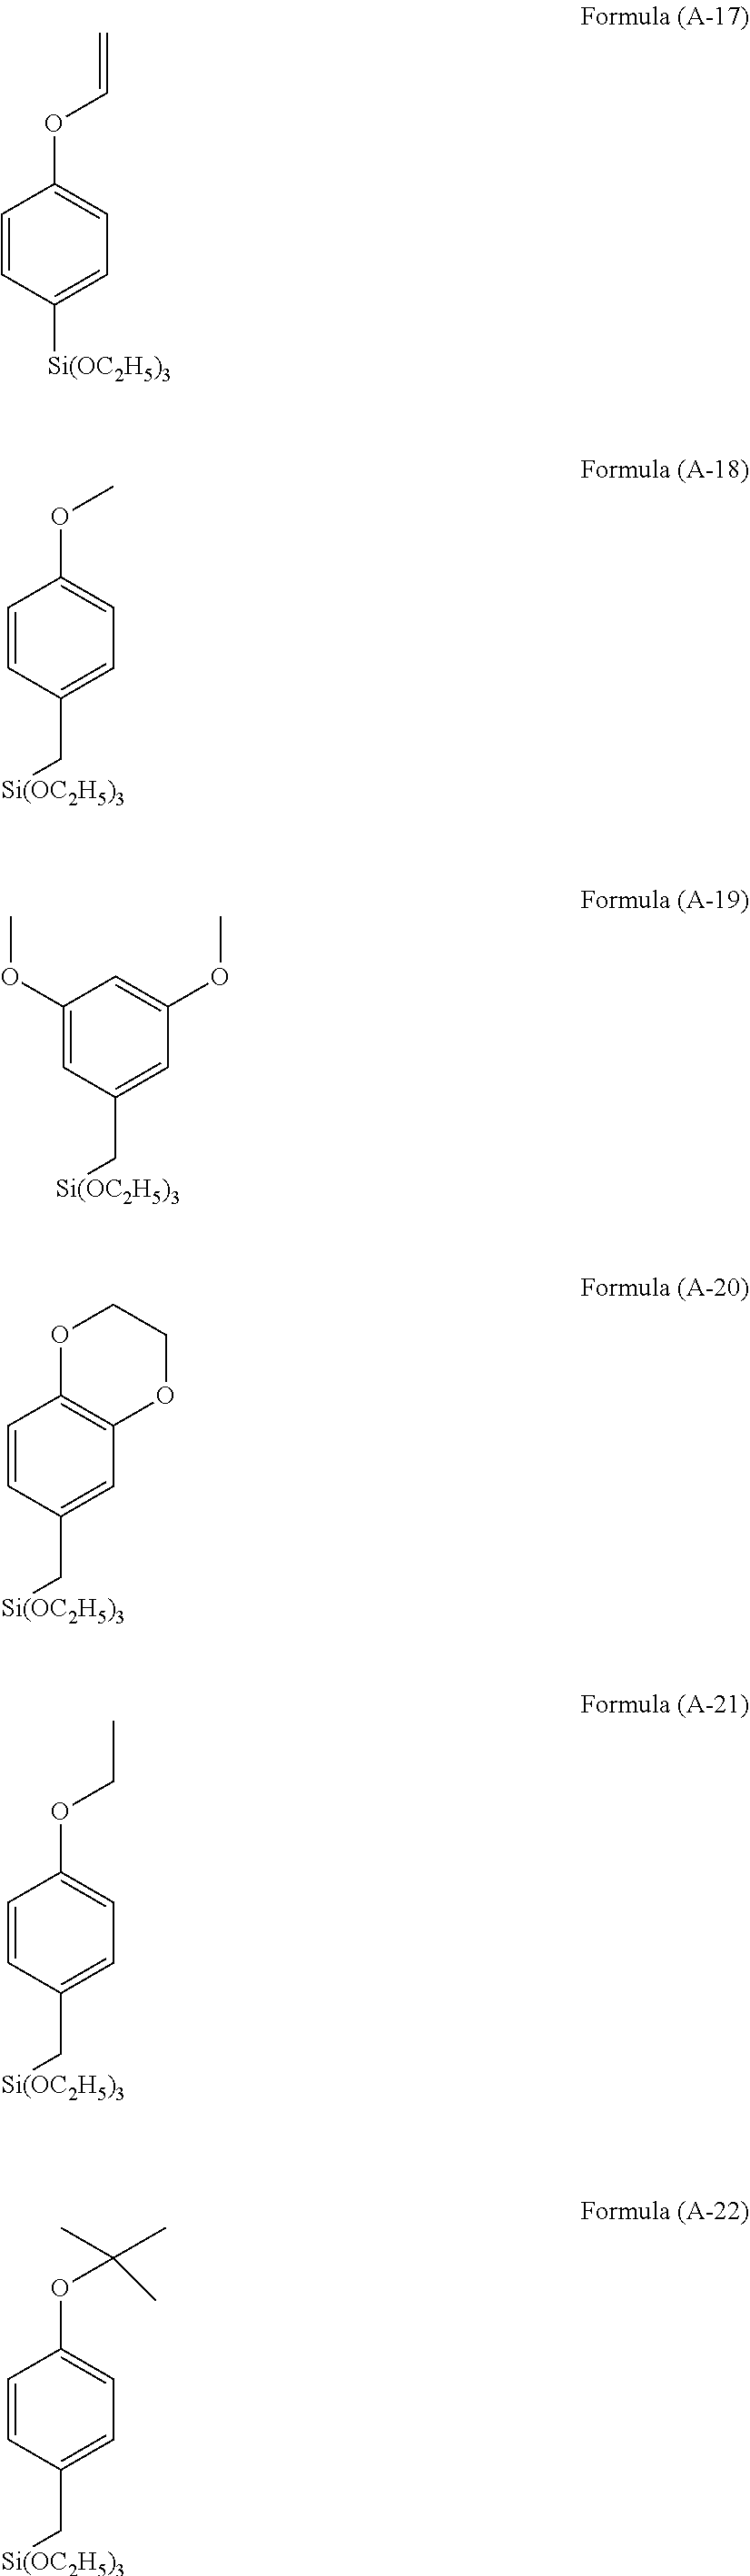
C1=CC([Si(OC2H5)3])=CC=C1OC=C.C1=CC(C[Si(OC2H5)3])=CC=C1OC.C1(OC)=CC(C[Si(OC2H5)3])=CC(OC)=C1.C1=CC(C[Si(OC2H5)3])=CC2=C1OCCO2.C1=CC(C[Si(OC2H5)3])=CC=C1OCC.C1=CC(C[Si(OC2H5)3])=CC=C1OC(C)(C)C
